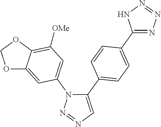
C1(C2=CC=C(C3=NN=NN3)C=C2)=CN=NN1C1=CC([OMe])=C2C(=C1)OCO2
